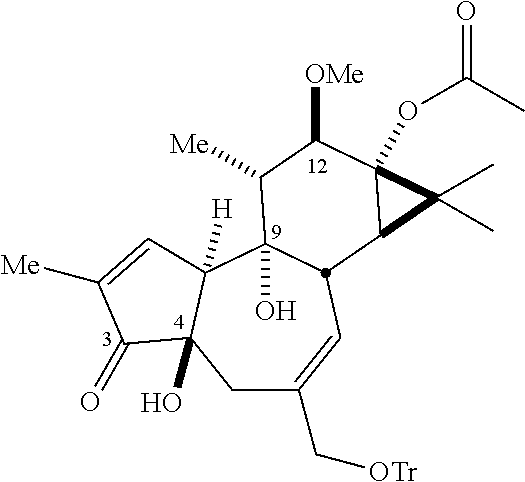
C1C(C[OTr])=CC2C(O)(C3([H])C1(O)C(=O)C([Me])=C3)C([Me])C([OMe])C1(OC(C)=O)C2C1(C)C
